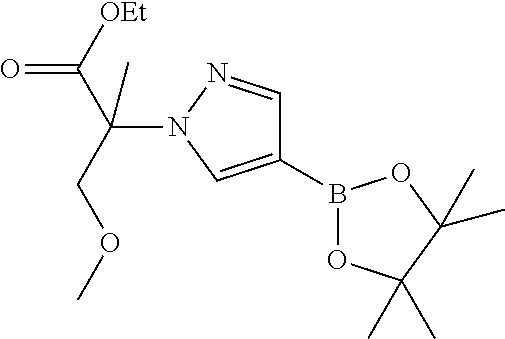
B1(C2=CN(C(C([OEt])=O)(C)COC)N=C2)OC(C)(C)C(C)(C)O1
